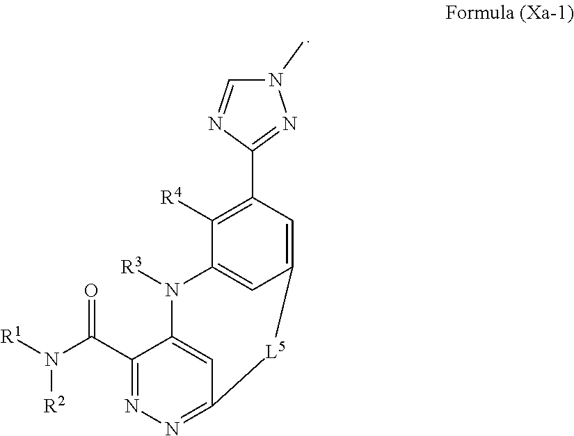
C1(C(=O)N([R2])[R1])=NN=C2C=C1N([R3])C1=CC(=CC(C3=NN(C)C=N3)=C1[R4])[L5]2
